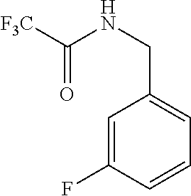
C1=C(CNC(=O)[F3C])C=C(F)C=C1
